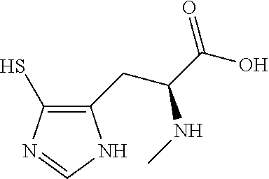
C1(CC(C(O)=O)NC)=C(S)N=CN1
